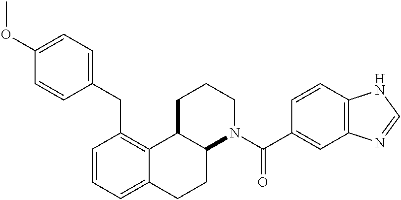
C1=CC=C2C(=C1CC1=CC=C(OC)C=C1)C1C(CC2)N(C(=O)C2=CC3=C(C=C2)NC=N3)CCC1
